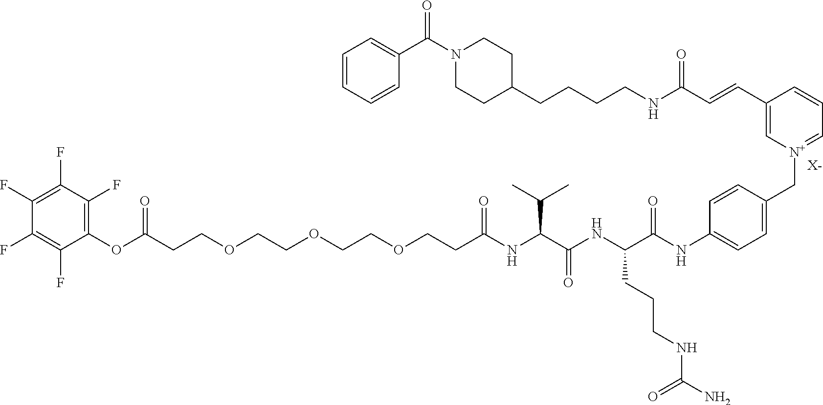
[X-].C(CCOCCOCCOCCC(NC(C(NC(C(NC1=CC=C(C[N+]2=CC=CC(C=CC(NCCCCC3CCN(C(C4=CC=CC=C4)=O)CC3)=O)=C2)C=C1)=O)CCCNC(N)=O)=O)C(C)C)=O)(OC1=C(F)C(F)=C(F)C(F)=C1F)=O
